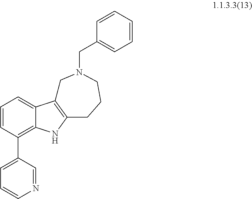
C1=CC(C2=CC=CN=C2)=C2C(=C1)C1=C(CCCN(CC3=CC=CC=C3)C1)N2
